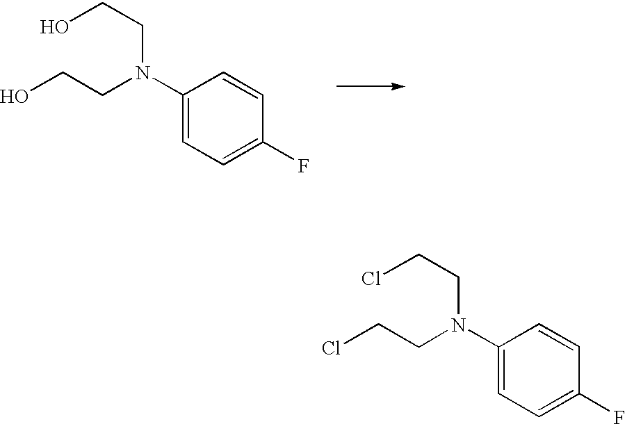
C1(N(CCO)CCO)=CC=C(F)C=C1.C1(N(CCCl)CCCl)=CC=C(F)C=C1
